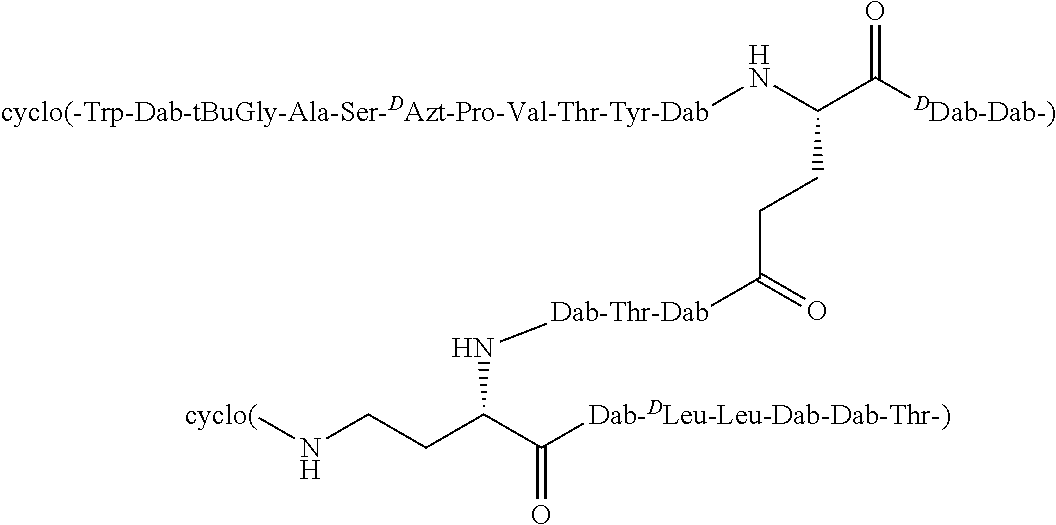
[cyclo(-Trp-Dab-tBuGly-Ala-Ser-DAzt-Pro-Val-Thr-Tyr-Dab]NC(C([DDab-Dab-)])=O)CCC([Dab-Thr-Dab]NC(CCN[cyclo(])C([Dab-DLeu-Leu-Dab-Dab-Thr-)])=O)=O
